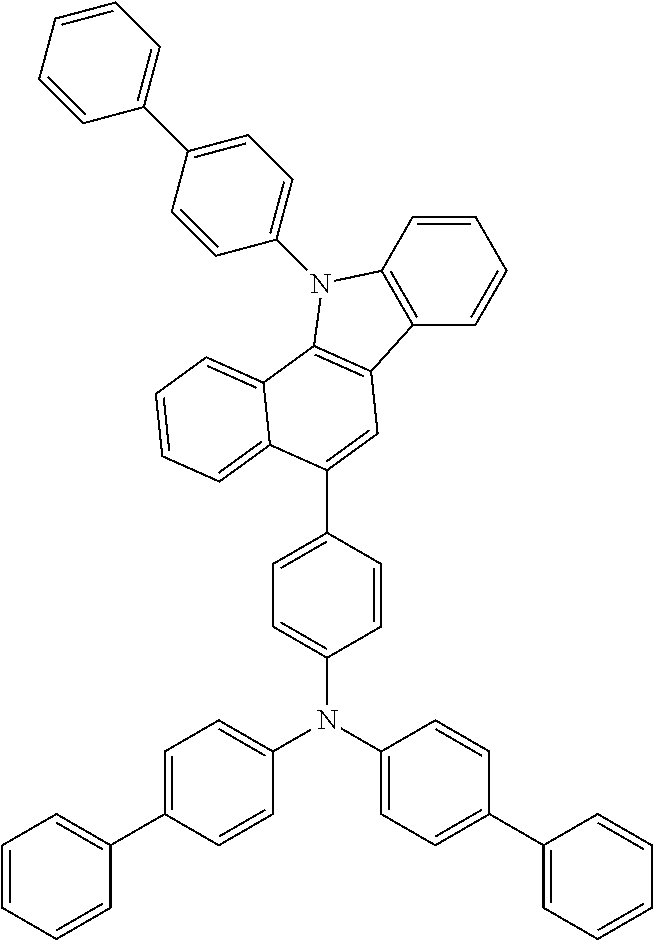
C1(N2C3=C(C=CC=C3)C3=C2C2=CC=CC=C2C(C2=CC=C(N(C4=CC=C(C5=CC=CC=C5)C=C4)C4=CC=C(C5=CC=CC=C5)C=C4)C=C2)=C3)=CC=C(C2=CC=CC=C2)C=C1
